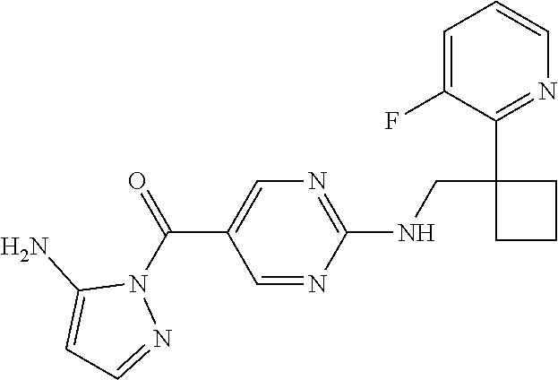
C1=C(F)C(C2(CNC3=NC=C(C(N4C(N)=CC=N4)=O)C=N3)CCC2)=NC=C1
